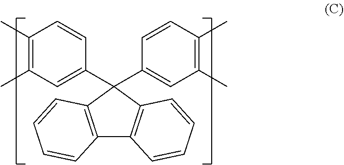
C12=C(C(C3=CC(C)=C(C)C=C3)(C3=CC(C)=C(C)C=C3)C3=C1C=CC=C3)C=CC=C2
